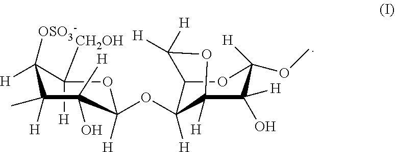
C1([OSO3-])([H])C([H])([CH2OH])OC([H])(OC2([H])C3OC([H])(OC)C([H])(O)C2([H])OC3([H])[H])C([H])(O)C1(C)[H]
